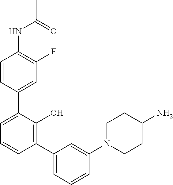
C1(NC(C)=O)=C(F)C=C(C2=CC=CC(C3=CC=CC(N4CCC(N)CC4)=C3)=C2O)C=C1
